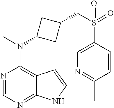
N1=CN=C2C(=C1N(C)C1CC(CS(=O)(C3=CN=C(C)C=C3)=O)C1)C=CN2
